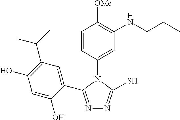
N1=C(C2=CC(C(C)C)=C(O)C=C2O)N(C2=CC(NCCC)=C([OMe])C=C2)C(S)=N1
